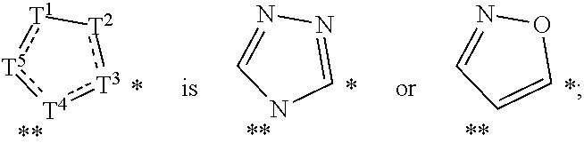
[T3]1:[T4]:[T5]:[T1][T2]:1.C1=NN=CN1.C1=CC=NO1
